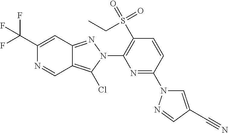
C1(C(F)(F)F)=CC2=NN(C3=C(S(=O)(=O)CC)C=CC(N4C=C(C#N)C=N4)=N3)C(Cl)=C2C=N1
